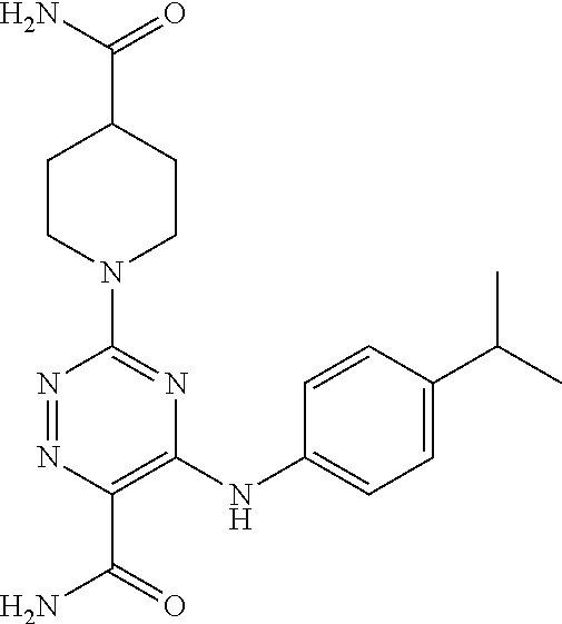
C1CN(C2=NC(NC3=CC=C(C(C)C)C=C3)=C(C(N)=O)N=N2)CCC1C(=O)N
